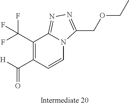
C1(C(F)(F)F)=C(C(=O)[H])C=CN2C1=NN=C2COCC
